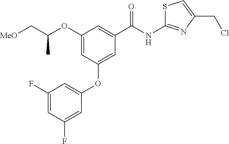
C(C(OC1=CC(OC2=CC(F)=CC(F)=C2)=CC(C(NC2=NC(CCl)=CS2)=O)=C1)C)[MeO]
